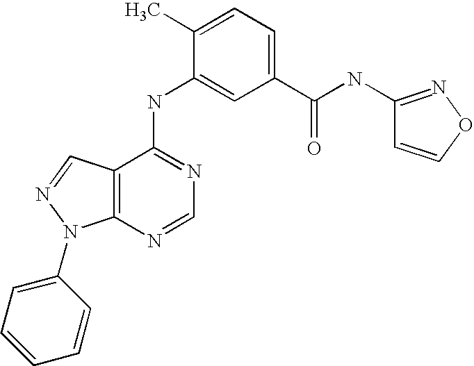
C12=C(C(NC3=CC(C(NC4=NOC=C4)=O)=CC=C3C)=NC=N1)C=NN2C1=CC=CC=C1
